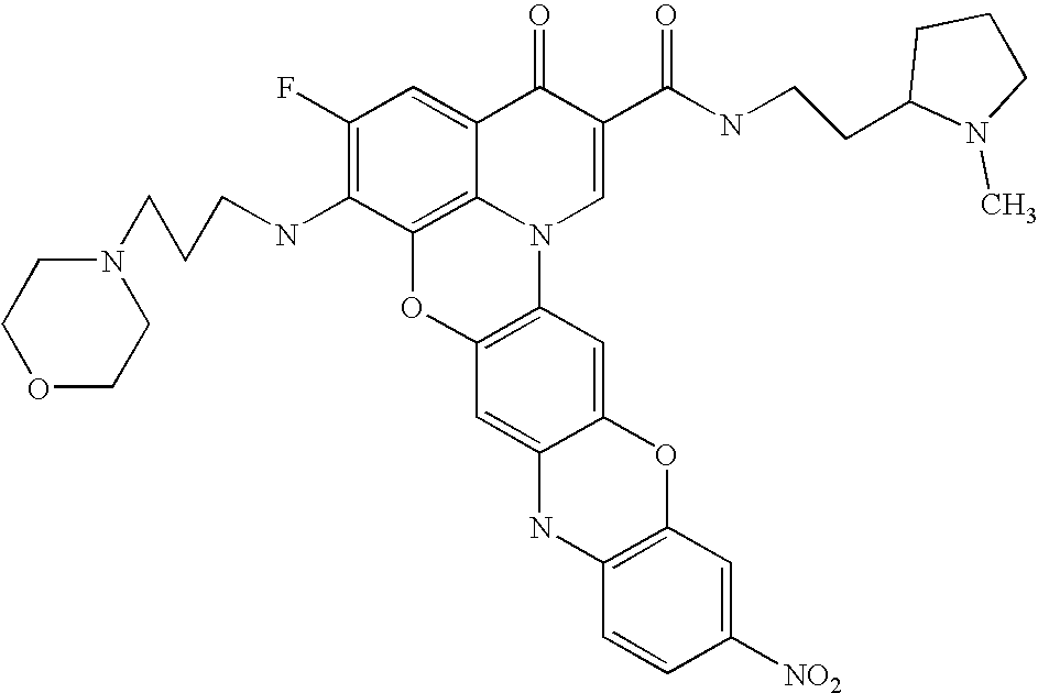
C1(F)=C(NCCCN2CCOCC2)C2=C3C(=C1)C(=O)C(C(NCCC1N(C)CCC1)=O)=CN3C1=C(O2)C=C2C(=C1)OC1=C(N2)C=CC([NO2])=C1
